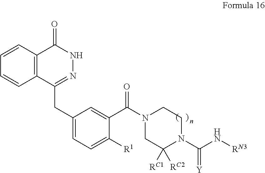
C1=CC2=C(C=C1)C(CC1=CC=C([R1])C(C(N3CC([RC1])([RC2])N(C(N[RN3])=[Y])CC3)=O)=C1)=NNC2=O
